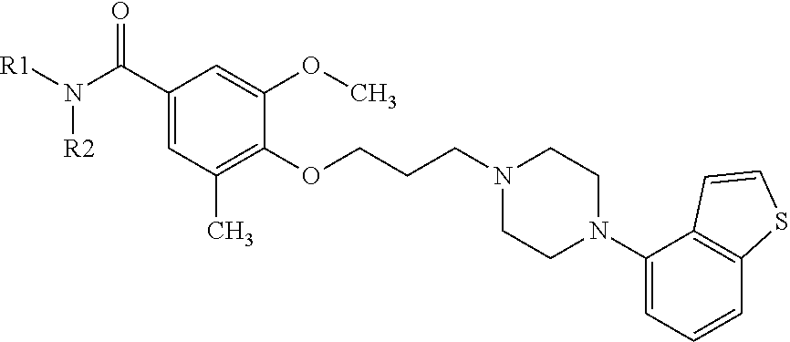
[R1]N(C(C1=CC(C)=C(OCCCN2CCN(C3=CC=CC4=C3C=CS4)CC2)C(OC)=C1)=O)[R2]
